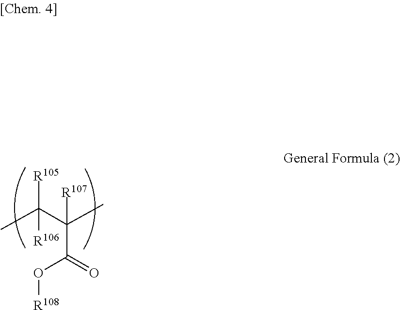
[R105]C(C(C)([R107])C(O[R108])=O)(C)[R106]
